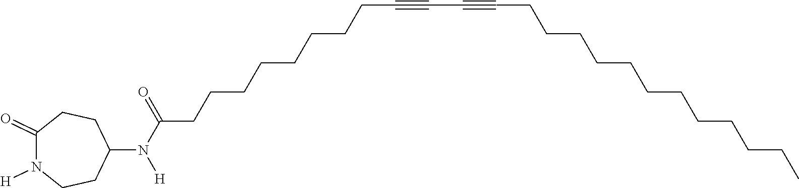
N(C(=O)CCCCCCCCC#CC#CCCCCCCCCCCCC)([H])C1CCN([H])C(=O)CC1
